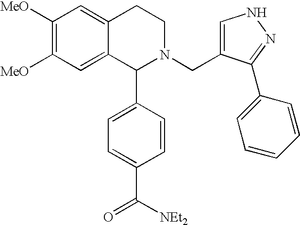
C1([MeO])=C([MeO])C=C2C(=C1)CCN(CC1=CNN=C1C1=CC=CC=C1)C2C1=CC=C(C([NEt2])=O)C=C1
